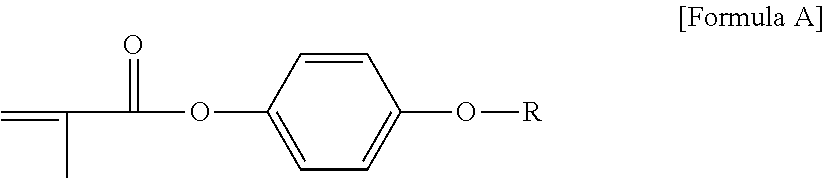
C1=CC(OC(=O)C(=C)C)=CC=C1O[R]
